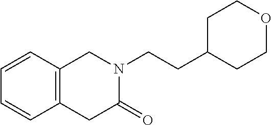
C1=CC2=C(C=C1)CC(=O)N(CCC1CCOCC1)C2
